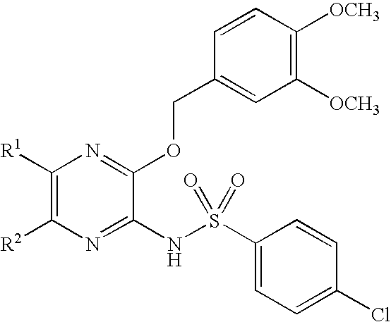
C1([R1])=C([R2])N=C(NS(C2=CC=C(Cl)C=C2)(=O)=O)C(OCC2=CC([OCH3])=C([OCH3])C=C2)=N1
